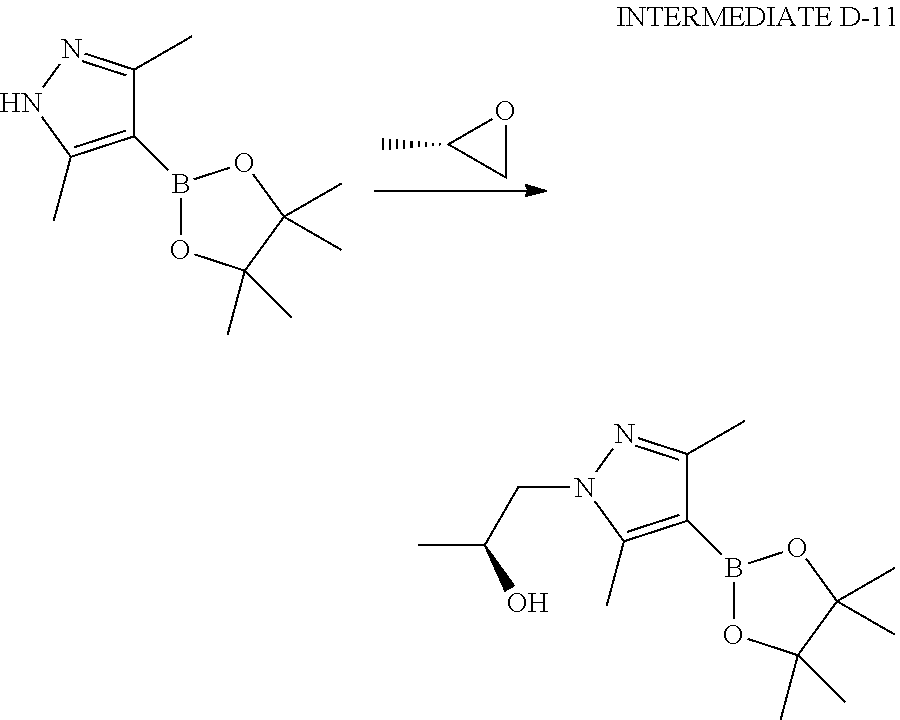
C1OC1C.C1(B2OC(C)(C)C(C)(C)O2)=C(C)NN=C1C.C1(B2OC(C)(C)C(C)(C)O2)=C(C)N(CC(C)O)N=C1C
